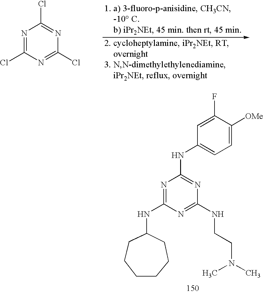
N1=C(NC2CCCCCC2)N=C(NCCN(C)C)N=C1NC1=CC=C([OMe])C(F)=C1.N1=C(Cl)N=C(Cl)N=C1Cl
